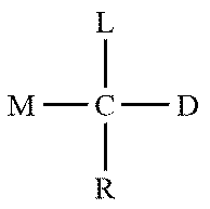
[L]C([R])([D])[M]
